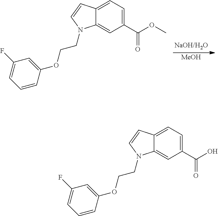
[MeOH].C12=CC=C(C(OC)=O)C=C1N(CCOC1=CC(F)=CC=C1)C=C2.C12=CC=C(C(O)=O)C=C1N(CCOC1=CC(F)=CC=C1)C=C2
